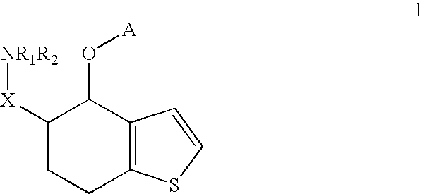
C1([X][NR1R2])CCC2=C(C1O[A])C=CS2
